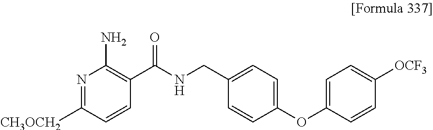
N1=C([CH3OCH2])C=CC(C(NCC2=CC=C(OC3=CC=C([OCF3])C=C3)C=C2)=O)=C1N
